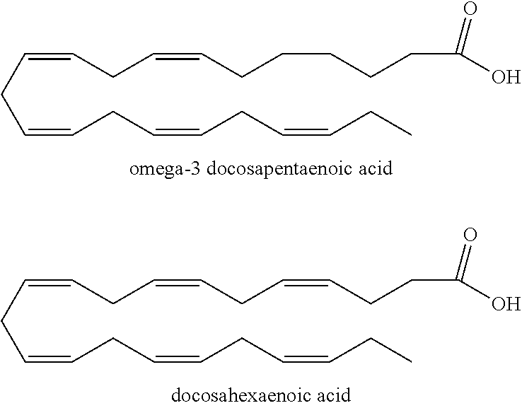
C(C=CCC=CCCCCCC(O)=O)C=CCC=CCC=CCC.C(C=CCC=CCC=CCCC(O)=O)C=CCC=CCC=CCC
